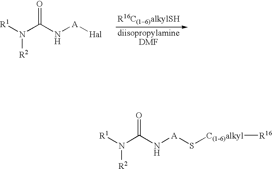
[R1]N(C(N[A][Hal])=O)[R2].[R1]N(C(N[A]S[C(1-6)alkyl][R16])=O)[R2]
